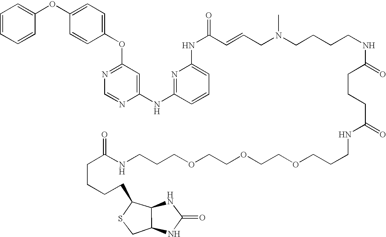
O(C1=NC=NC(NC2=NC(NC(=O)C=CCN(CCCCNC(=O)CCCC(=O)NCCCOCCOCCOCCCNC(CCCCC3SCC4C3NC(=O)N4)=O)C)=CC=C2)=C1)C1=CC=C(OC2=CC=CC=C2)C=C1
